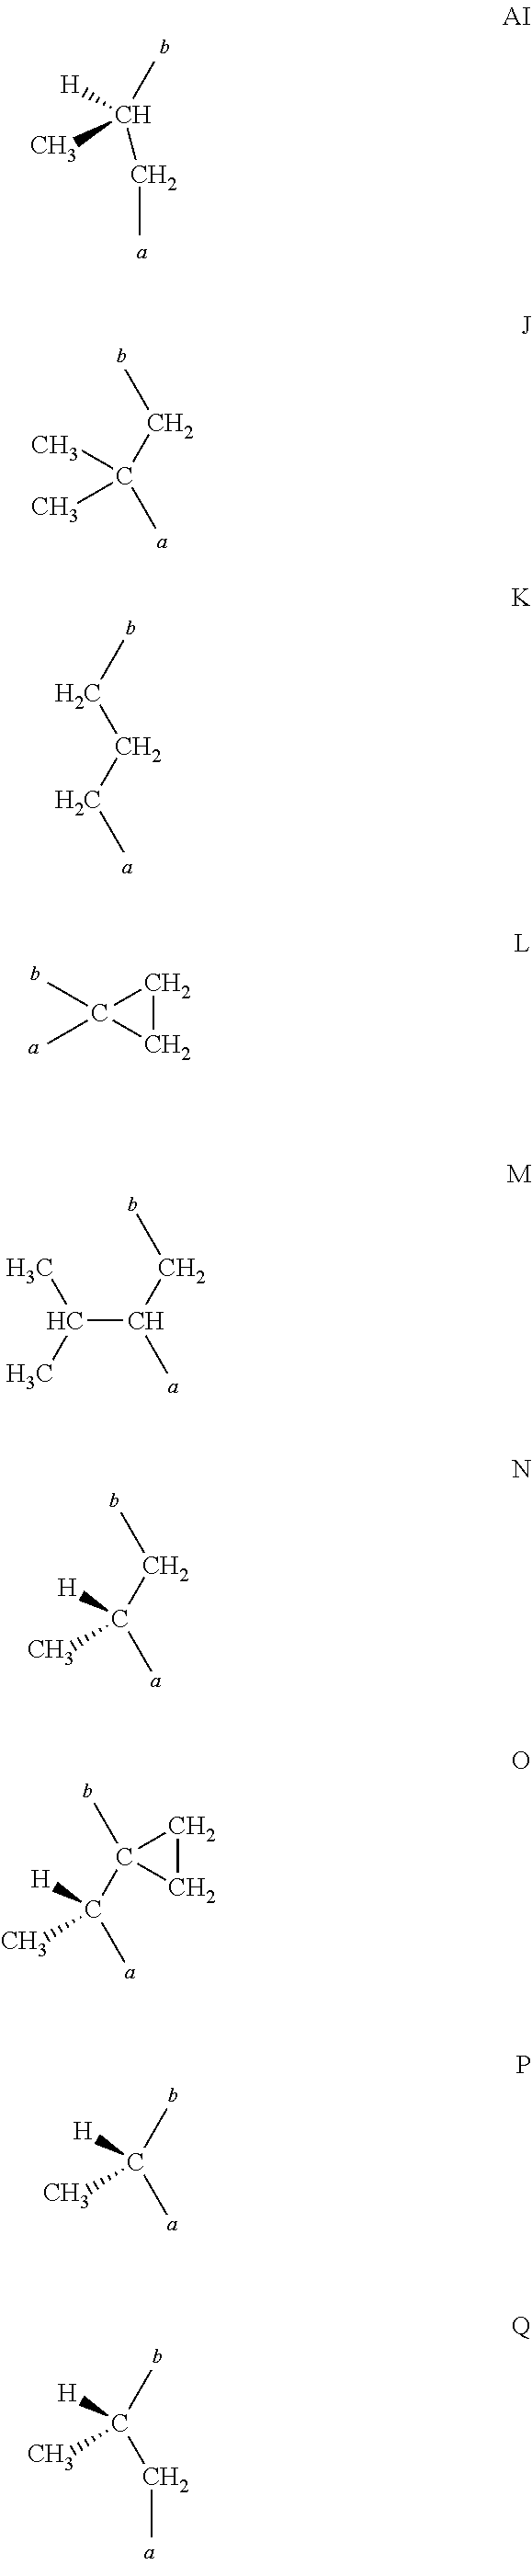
[H]C(C)(CC)C.C(CC)(C)(C)C.CCCCC.C1(C)(C)CC1.C(C(CC)C)(C)C.[H]C(C)(C)C1(C)CC1.[H]C(C)(C)CC.[H]C(C)(C)C.[H]C(C)(C)CC
